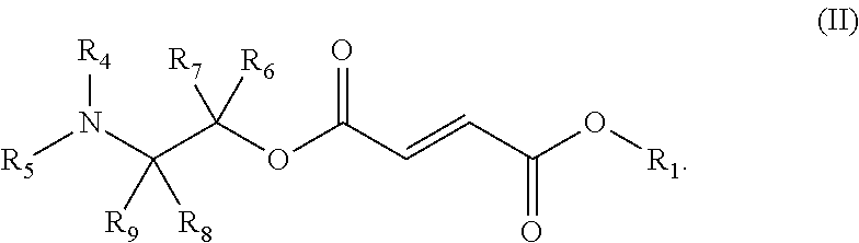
C(C(OC(C=CC(O[R1])=O)=O)([R7])[R6])(N([R5])[R4])([R9])[R8]
